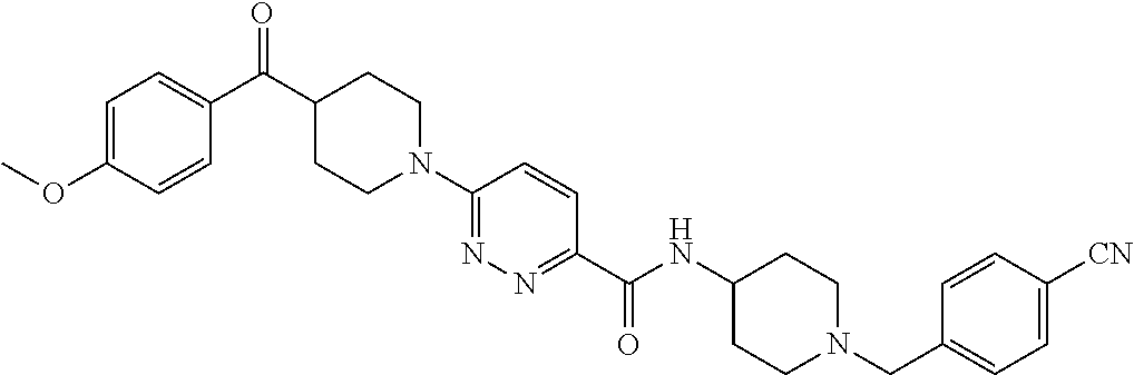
N1=C(N2CCC(C(C3=CC=C(OC)C=C3)=O)CC2)C=CC(C(=O)NC2CCN(CC3=CC=C([CN])C=C3)CC2)=N1
